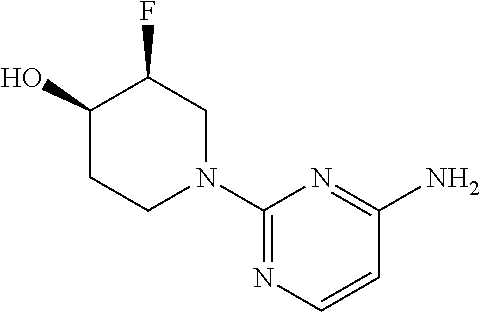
C1(N2CC(F)C(O)CC2)=NC=CC(N)=N1
